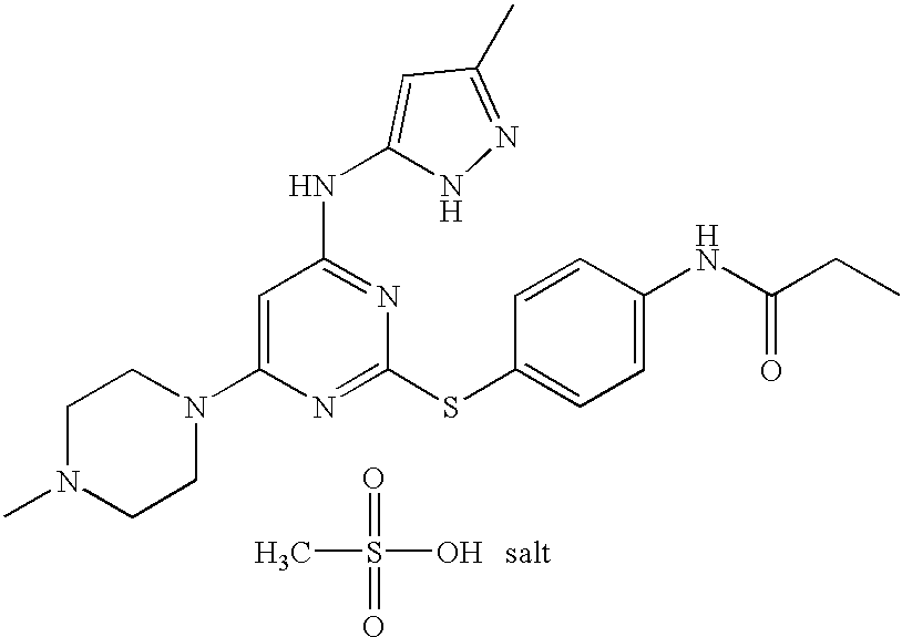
C1(N2CCN(C)CC2)=CC(NC2=CC(C)=NN2)=NC(SC2=CC=C(NC(CC)=O)C=C2)=N1.O=S(=O)(C)O
